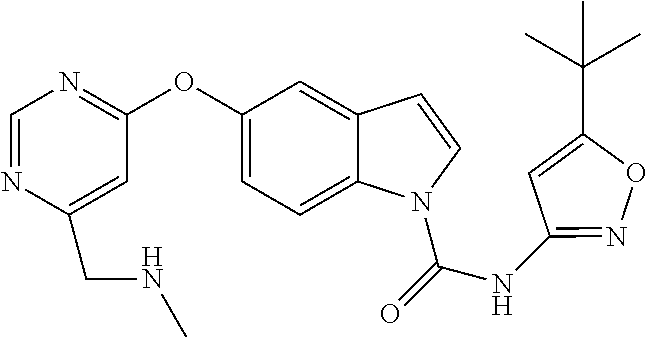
C1(OC2=NC=NC(CNC)=C2)=CC=C2C(=C1)C=CN2C(=O)NC1=NOC(C(C)(C)C)=C1
